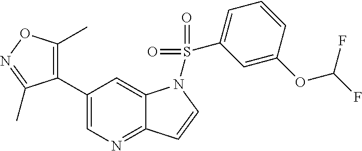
C1(C2=C(C)ON=C2C)=CN=C2C(=C1)N(S(=O)(=O)C1=CC=CC(OC(F)F)=C1)C=C2
